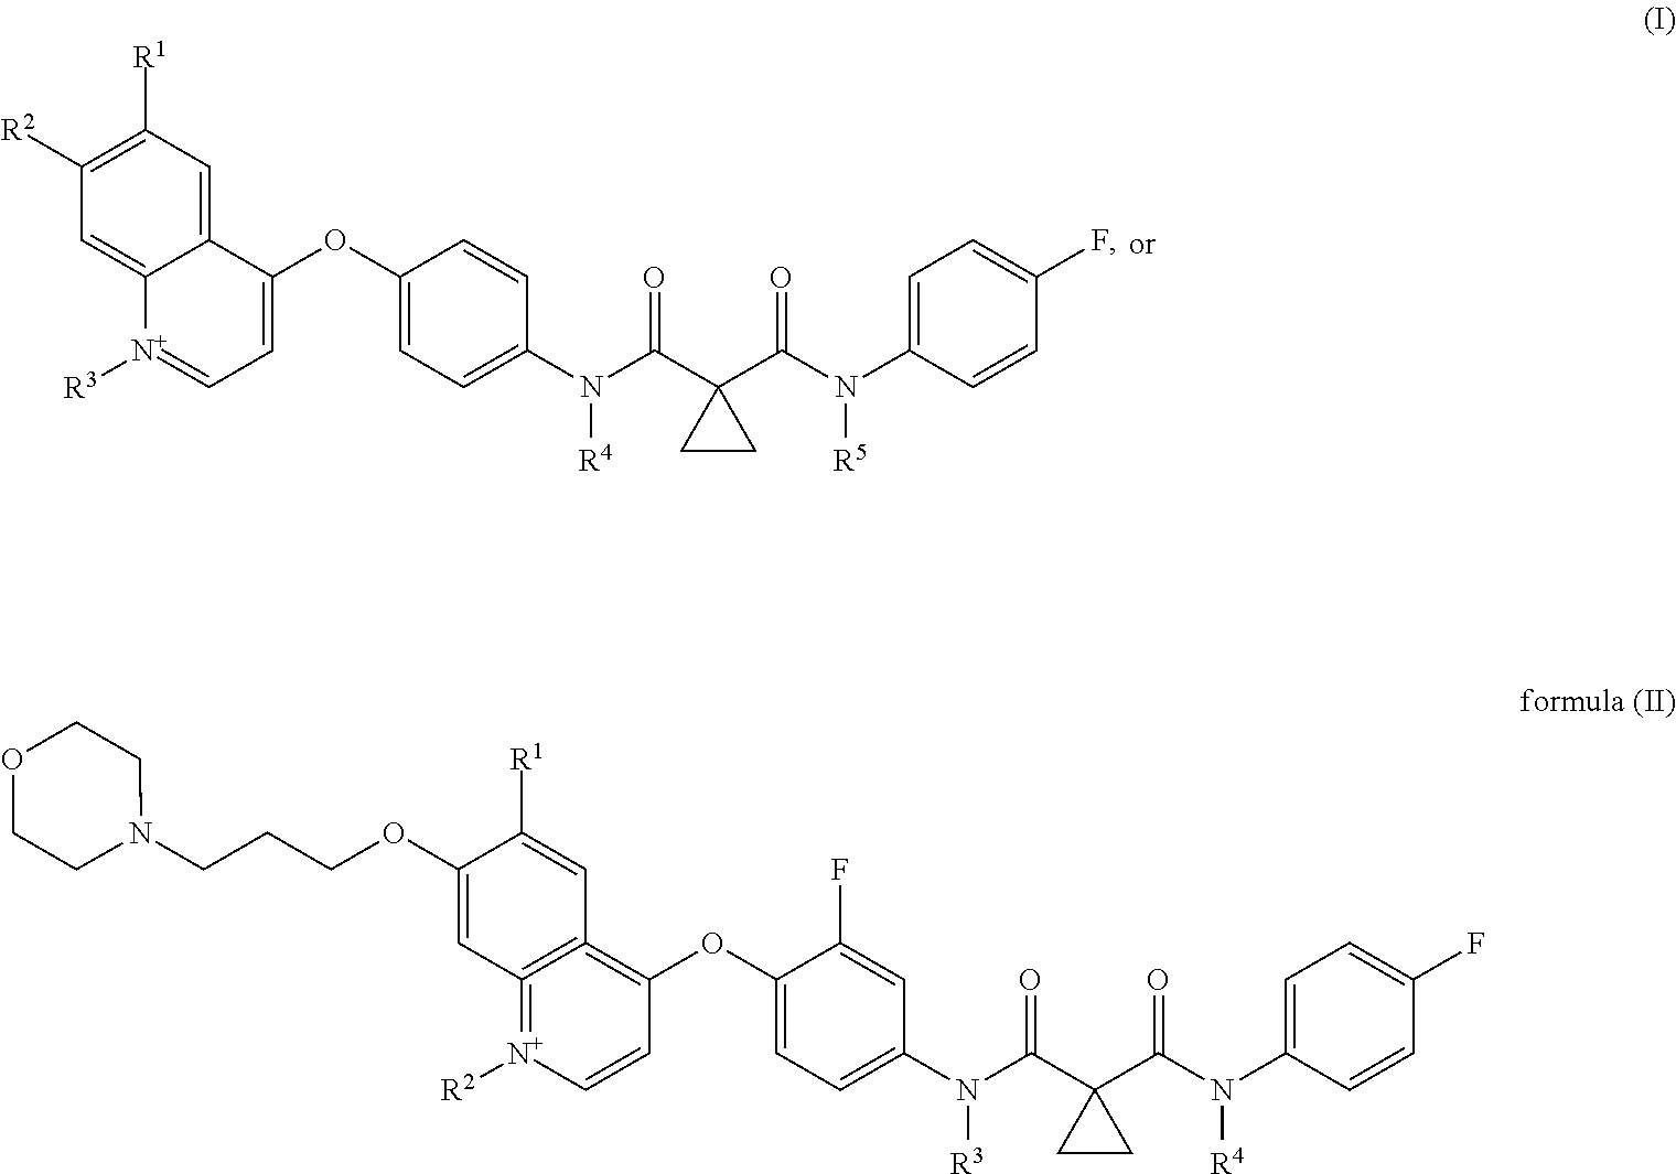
C12=CC([R1])=C([R2])C=C1[N+]([R3])=CC=C2OC1=CC=C(N(C(C2(C(N([R5])C3=CC=C(F)C=C3)=O)CC2)=O)[R4])C=C1.C12=C(=[N+]([R2])C=CC=1OC1=CC=C(N(C(C3(C(N([R4])C4=CC=C(F)C=C4)=O)CC3)=O)[R3])C=C1F)C=C(OCCCN1CCOCC1)C([R1])=C2
